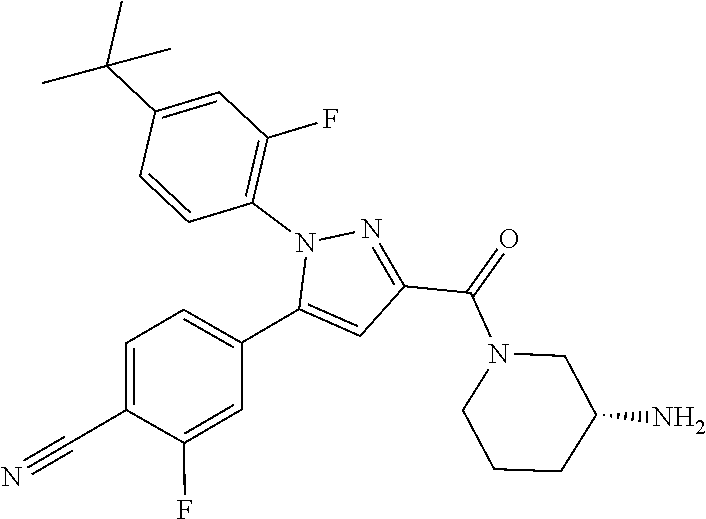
C1=C(C#N)C(F)=CC(C2=CC(C(=O)N3CCCC(N)C3)=NN2C2=C(F)C=C(C(C)(C)C)C=C2)=C1
